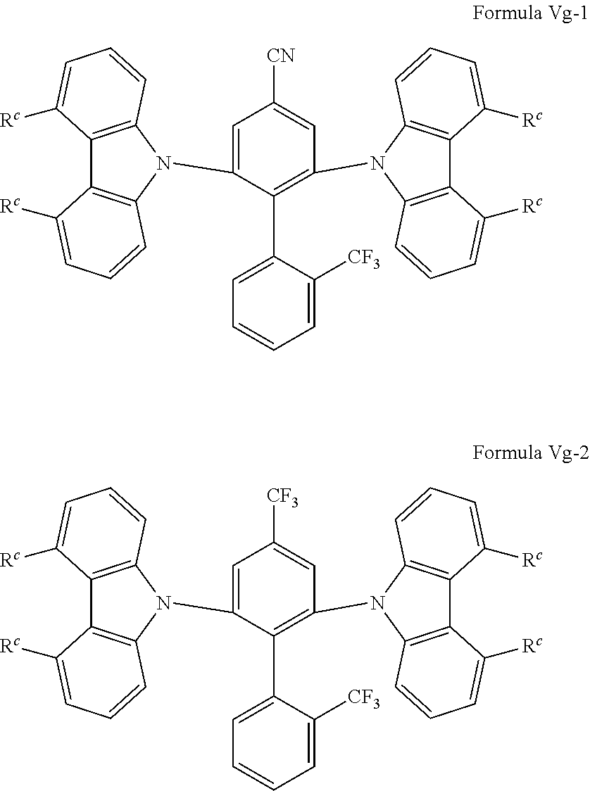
C1=C(N2C3=C(C4=C2C=CC=C4[Rc])C([Rc])=CC=C3)C(C2=CC=CC=C2[CF3])=C(N2C3=C(C4=C2C=CC=C4[Rc])C([Rc])=CC=C3)C=C1[CN].C1=C(N2C3=C(C4=C2C=CC=C4[Rc])C([Rc])=CC=C3)C(C2=CC=CC=C2[CF3])=C(N2C3=C(C4=C2C=CC=C4[Rc])C([Rc])=CC=C3)C=C1[CF3]
